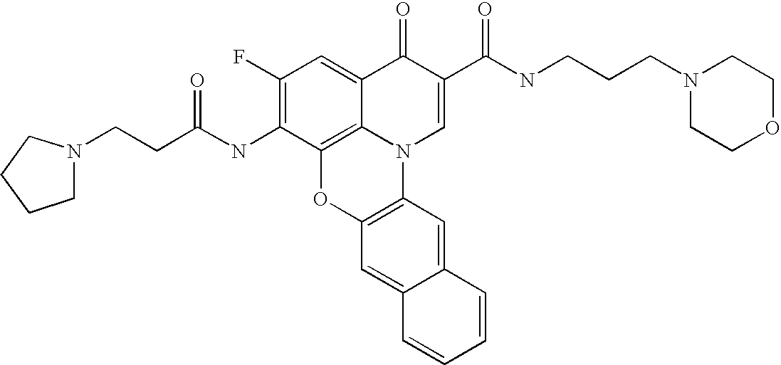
C1(F)=C(NC(CCN2CCCC2)=O)C2=C3C(=C1)C(=O)C(C(NCCCN1CCOCC1)=O)=CN3C1=C(O2)C=C2C(=C1)C=CC=C2
